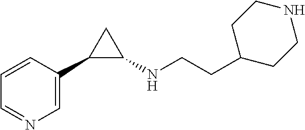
C1=CC=NC=C1C1C(NCCC2CCNCC2)C1
